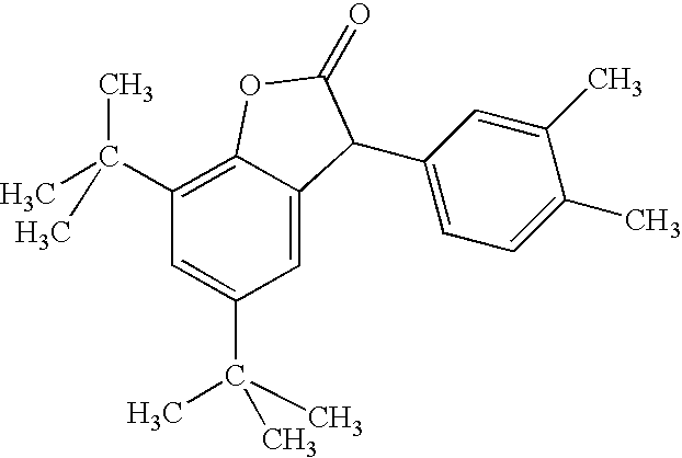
C1(C(C)(C)C)=C2C(=CC(C(C)(C)C)=C1)C(C1=CC=C(C)C(C)=C1)C(=O)O2
